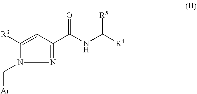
N1=C(C(NC([R4])[R5])=O)C=C([R3])N1C[Ar]
